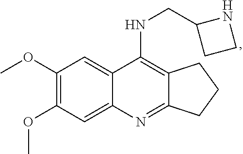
C12=C(NCC3CCN3)C3=CC(OC)=C(OC)C=C3N=C1CCC2
